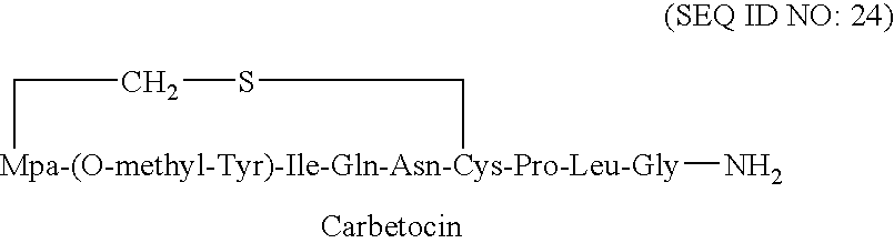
[Mpa-(O-methyl-Tyr)-Ile-Gln-Asn-Cys-Pro-Leu-Gly]1(N)CCSC1
